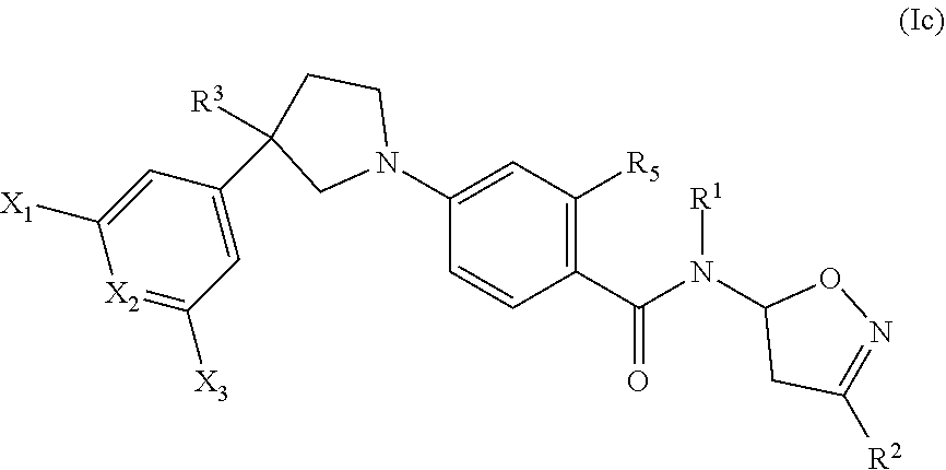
C1=C(N2CCC([R3])(C3=CC([X3])=[X2]C([X1])=C3)C2)C=CC(C(N(C2CC([R2])=NO2)[R1])=O)=C1[R5]
